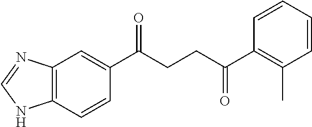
C1(C(CCC(C2=C(C)C=CC=C2)=O)=O)=CC2=C(C=C1)NC=N2
